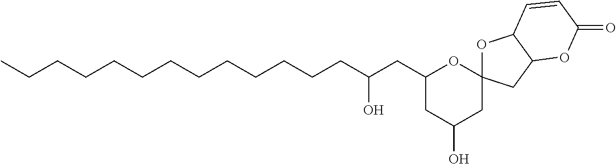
C1(CC(CCCCCCCCCCCCC)O)CC(O)CC2(O1)OC1C(C2)OC(=O)C=C1
